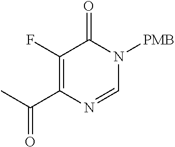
C1(F)=C(C(=O)C)N=CN([PMB])C1=O
